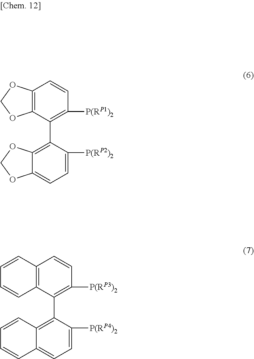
C12=C(OCO1)C=CC([P(RP1)2])=C2C1=C2C(=CC=C1[P(RP2)2])OCO2.C12=C(C=CC([P(RP3)2])=C1C1=C3C(=CC=C1[P(RP4)2])C=CC=C3)C=CC=C2
